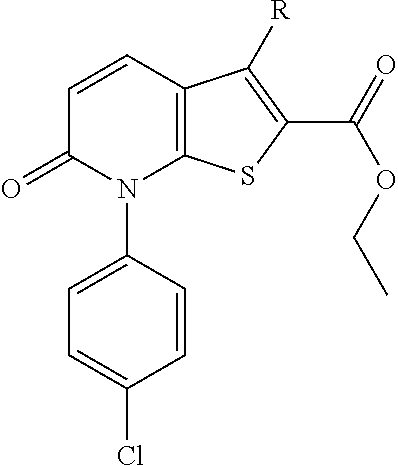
C1=CC2=C(N(C3=CC=C(Cl)C=C3)C1=O)SC(C(=O)OCC)=C2[R]
